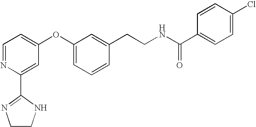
C1CNC(C2=CC(OC3=CC=CC(CCNC(C4=CC=C(Cl)C=C4)=O)=C3)=CC=N2)=N1
